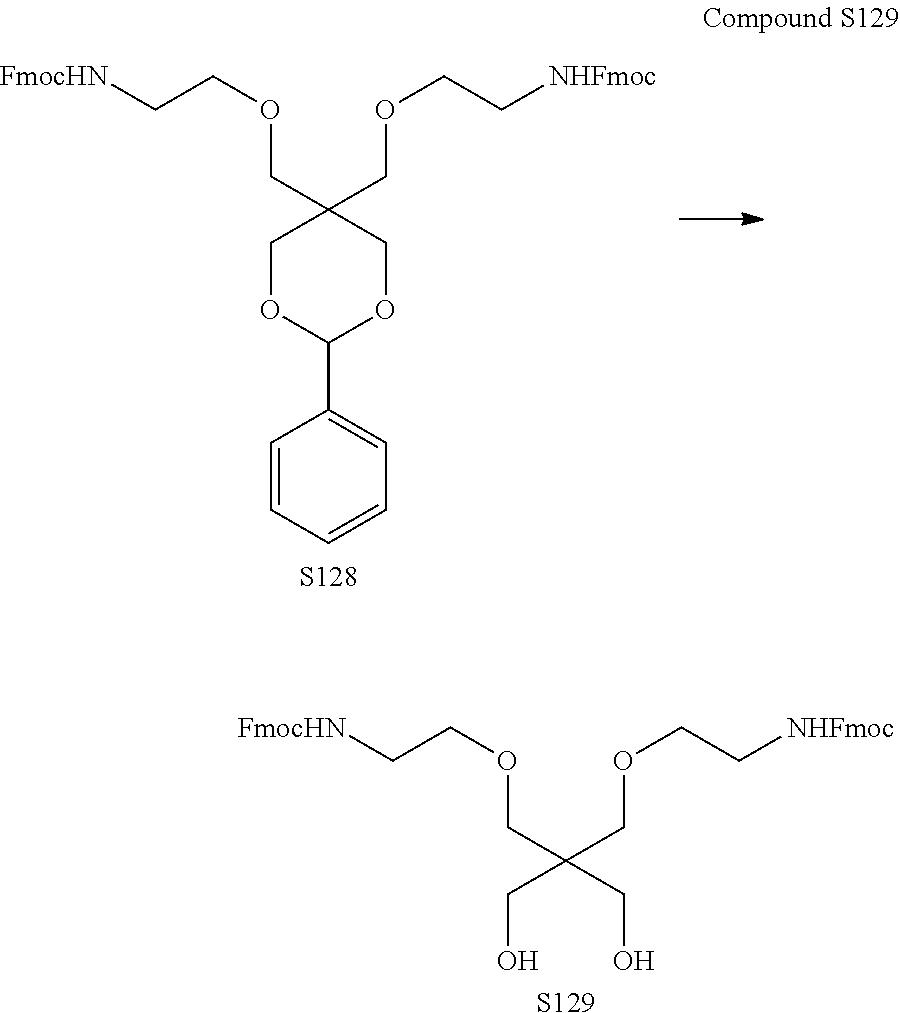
O(CC1(COCC[NHFmoc])COC(C2=CC=CC=C2)OC1)CC[FmocHN].[S128].O(CC(COCC[NHFmoc])(CO)CO)CC[FmocHN].[S129]
